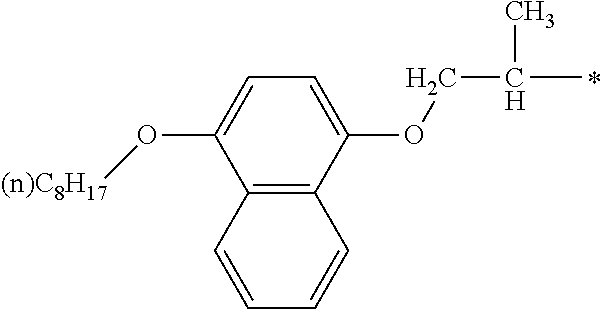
C12=C(C(OCC(C)C)=CC=C1O[(n)C8H17])C=CC=C2
